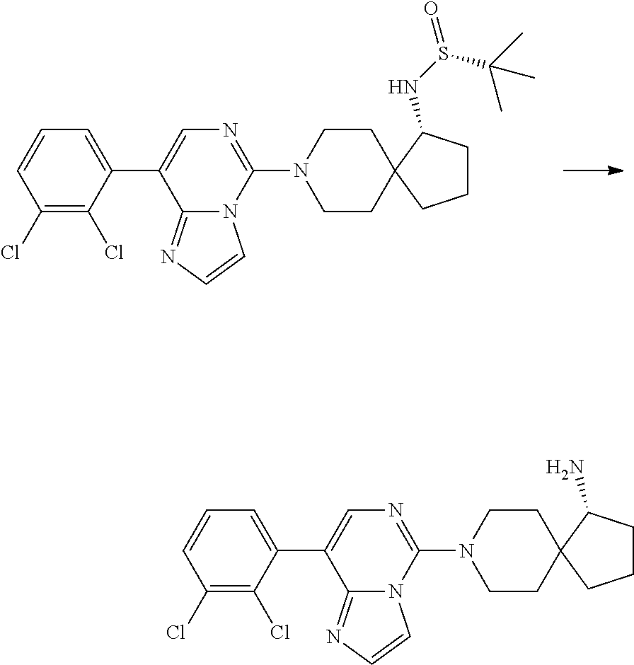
C1=C(C2=CN=C(N3CCC4(CC3)CCCC4NS(=O)C(C)(C)C)N3C2=NC=C3)C(Cl)=C(Cl)C=C1.C1=C(C2=CN=C(N3CCC4(CC3)CCCC4N)N3C2=NC=C3)C(Cl)=C(Cl)C=C1
